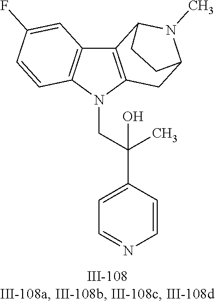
N1(CC(C2=CC=NC=C2)(C)O)C2=C(C3=C1C=CC(F)=C3)C1N(C)C(C2)CC1
